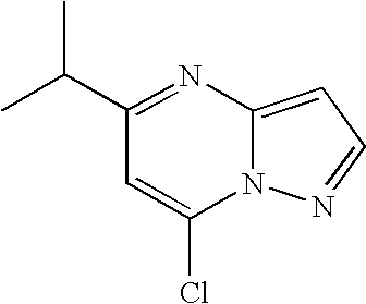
C12=CC=NN1C(Cl)=CC(C(C)C)=N2
